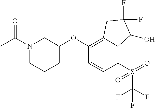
C1(OC2CN(C(=O)C)CCC2)=C2C(=C(S(C(F)(F)F)(=O)=O)C=C1)C(O)C(F)(F)C2
